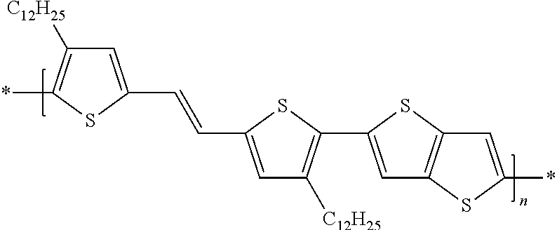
C1=C(C=CC2=CC([C12H25])=C(C3=CC4=C(S3)C=C(*)S4)S2)SC(*)=C1[C12H25]
